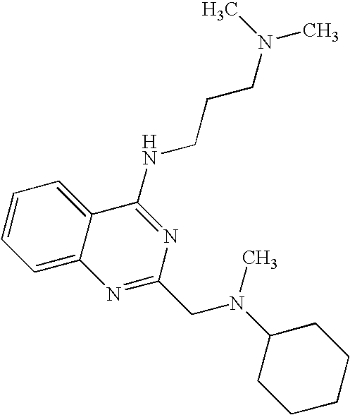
C1=C2C(=CC=C1)C(NCCCN(C)C)=NC(CN(C)C1CCCCC1)=N2
